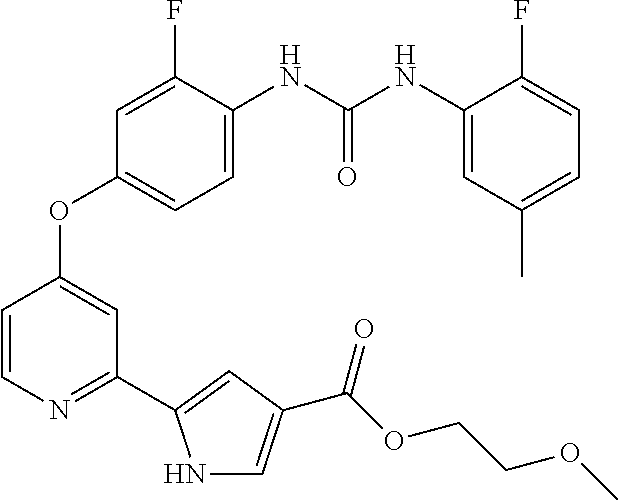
C1=C(NC(NC2=CC(C)=CC=C2F)=O)C(F)=CC(OC2=CC(C3=CC(C(OCCOC)=O)=CN3)=NC=C2)=C1
